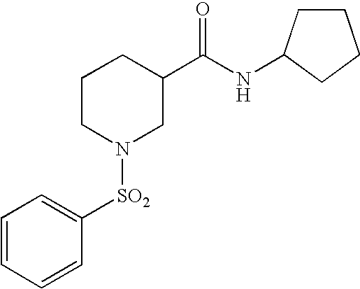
C1=CC=CC([SO2]N2CC(C(NC3CCCC3)=O)CCC2)=C1
